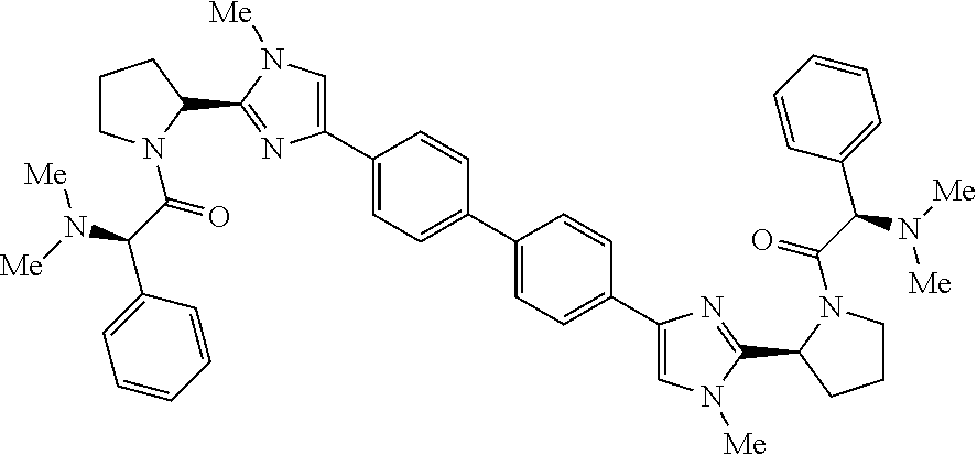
C1(C2=CC=C(C3=CC=C(C4=CN([Me])C(C5N(C(=O)C(N([Me])[Me])C6=CC=CC=C6)CCC5)=N4)C=C3)C=C2)=CN([Me])C(C2N(C(=O)C(N([Me])[Me])C3=CC=CC=C3)CCC2)=N1
